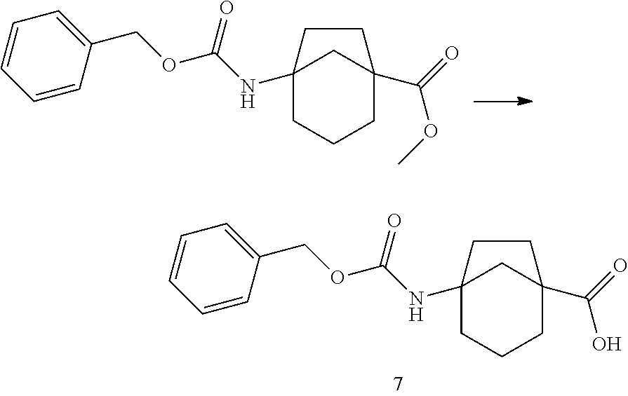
C12(NC(=O)OCC3=CC=CC=C3)CCCC(C(OC)=O)(C1)CC2.C12(NC(=O)OCC3=CC=CC=C3)CCCC(C(O)=O)(C1)CC2
